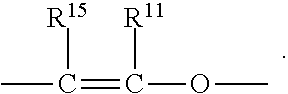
CC(=C(OC)[R11])[R15]
